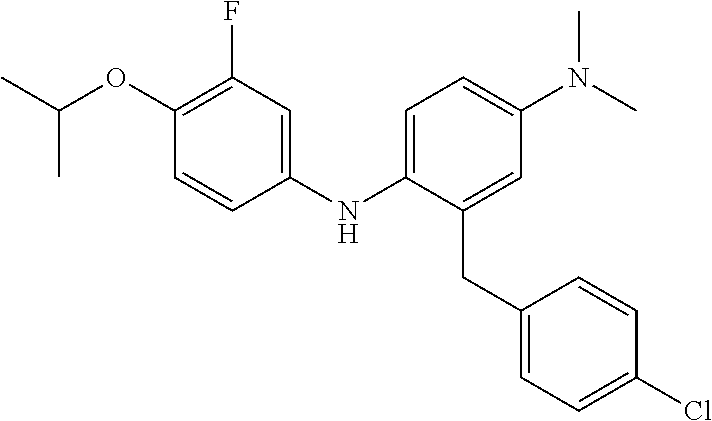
C1(NC2=CC=C(N(C)C)C=C2CC2=CC=C(Cl)C=C2)=CC(F)=C(OC(C)C)C=C1
